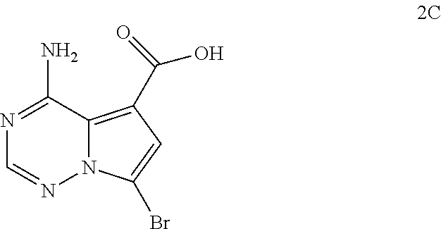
N1=C(N)C2=C(C(=O)O)C=C(Br)N2N=C1
